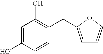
C1=C(O)C=CC(CC2=CC=CO2)=C1O
